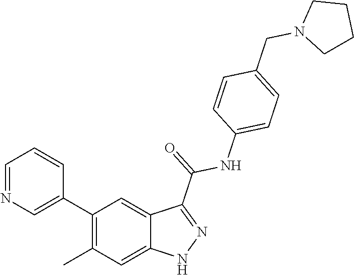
C1(C2=CN=CC=C2)=C(C)C=C2C(=C1)C(C(=O)NC1=CC=C(CN3CCCC3)C=C1)=NN2
